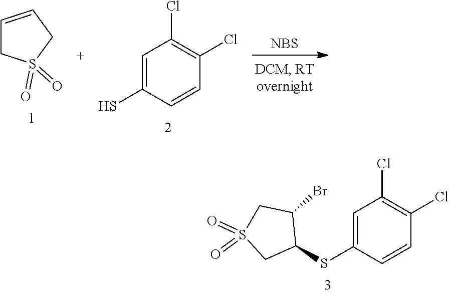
[NBS].C1=CCS(=O)(=O)C1.C1(S)=CC(Cl)=C(Cl)C=C1.C1(Cl)=C(Cl)C=CC(SC2CS(=O)(=O)CC2Br)=C1
